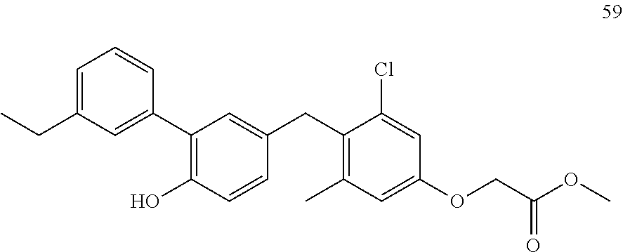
C1=C(CC)C=C(C2=C(O)C=CC(CC3=C(C)C=C(OCC(OC)=O)C=C3Cl)=C2)C=C1
